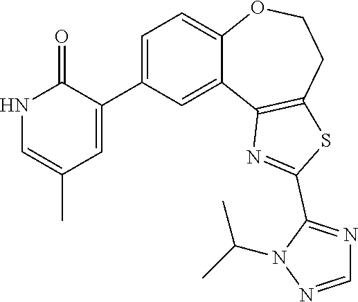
C1(C2=CC(C)=CNC2=O)=CC=C2C(=C1)C1=C(CCO2)SC(C2=NC=NN2C(C)C)=N1
